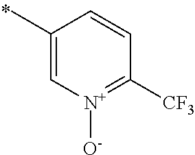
C1(C)=C[N+]([O-])=C([CF3])C=C1
